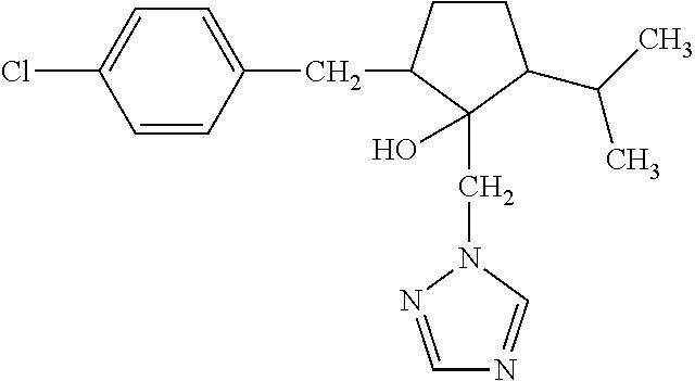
C(C1=CC=C(Cl)C=C1)C1CCC(C(C)C)C1(CN1N=CN=C1)O
